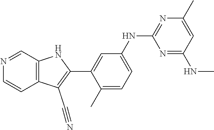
C12=C(C=NC=C1)NC(C1=CC(NC3=NC(C)=CC(NC)=N3)=CC=C1C)=C2C#N
